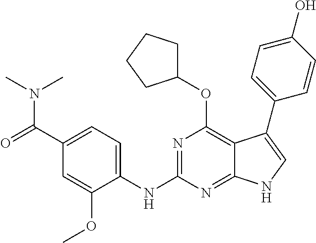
C1(C(=O)N(C)C)=CC=C(NC2=NC(OC3CCCC3)=C3C(=N2)NC=C3C2=CC=C(O)C=C2)C(OC)=C1
